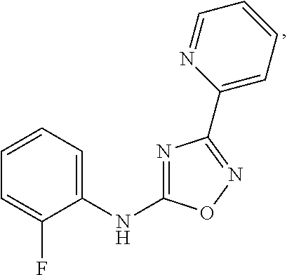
C1(NC2=NC(C3=CC=CC=N3)=NO2)=CC=CC=C1F
